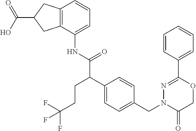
C12=C(C(NC(C(C3=CC=C(CN4C(=O)COC(C5=CC=CC=C5)=N4)C=C3)CCC(F)(F)F)=O)=CC=C1)CC(C(O)=O)C2
